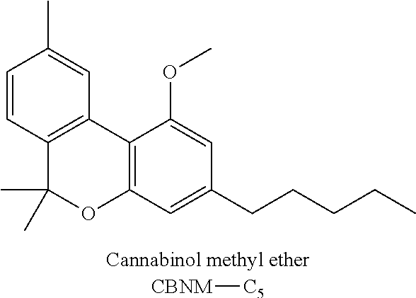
C12=C(C=C(CCCCC)C=C1OC)OC(C)(C)C1=C2C=C(C)C=C1.[CBNM][C5]
